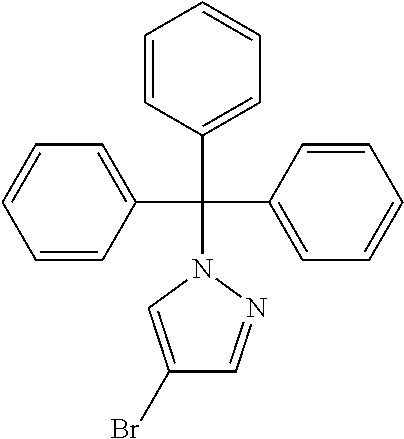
C1=CC(C(N2C=C(Br)C=N2)(C2=CC=CC=C2)C2=CC=CC=C2)=CC=C1
